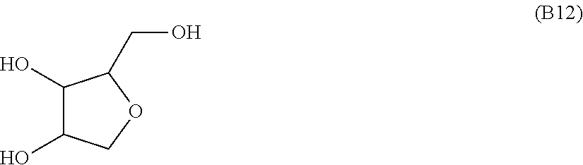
C1(O)C(O)COC1CO
